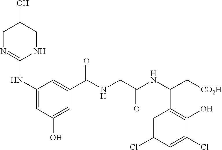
C1N=C(NC2=CC(O)=CC(C(NCC(NC(C[CO2H])C3=C(O)C(Cl)=CC(Cl)=C3)=O)=O)=C2)NCC1O
